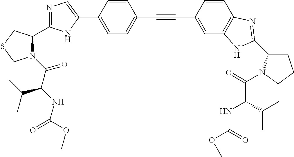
C1=C(C2=CN=C(C3N(C(C(NC(=O)OC)C(C)C)=O)CSC3)N2)C=CC(C#CC2=CC3=C(C=C2)N=C(C2CCCN2C(=O)C(C(C)C)NC(=O)OC)N3)=C1
